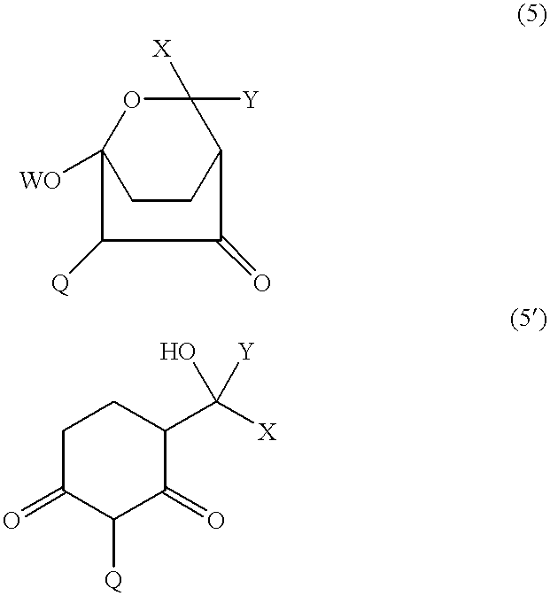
C1CC2C([Y])([X])OC1([WO])C([Q])C2=O.C1C(=O)C([Q])C(=O)C(C(O)([Y])[X])C1
